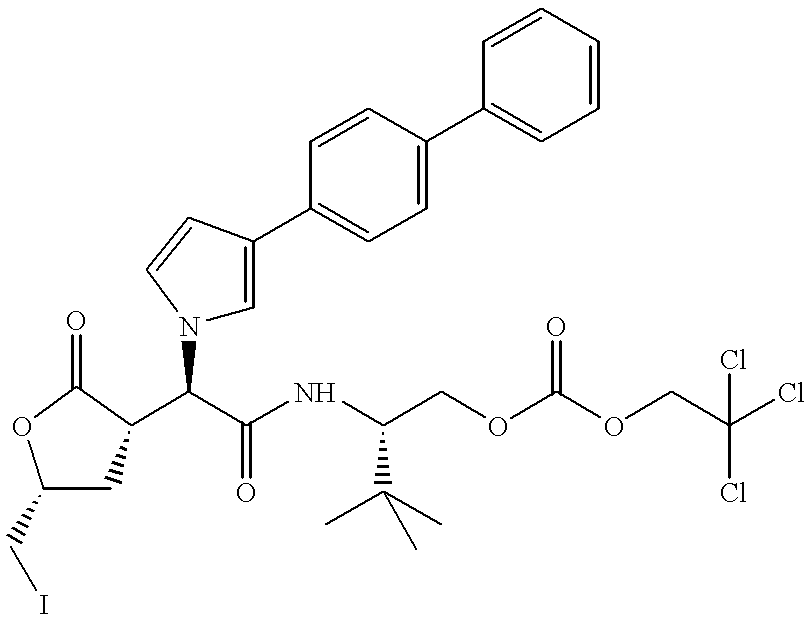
C1(CI)CC(C(C(NC(COC(OCC(Cl)(Cl)Cl)=O)C(C)(C)C)=O)N2C=C(C3=CC=C(C4=CC=CC=C4)C=C3)C=C2)C(=O)O1
